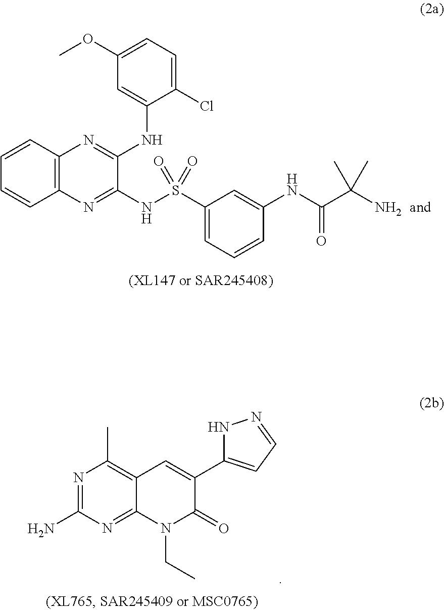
C12=C(C=CC=C1)N=C(NC1=CC(OC)=CC=C1Cl)C(NS(C1=CC=CC(NC(C(N)(C)C)=O)=C1)(=O)=O)=N2.N1=C(N)N=C2C(=C1C)C=C(C1=CC=NN1)C(=O)N2CC
